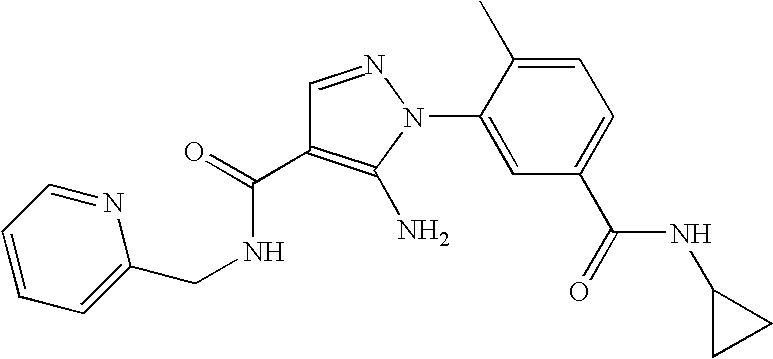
C1=C(C)C(N2N=CC(C(=O)NCC3=CC=CC=N3)=C2N)=CC(C(=O)NC2CC2)=C1
